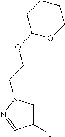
IC1=CN(CCOC2OCCCC2)N=C1
